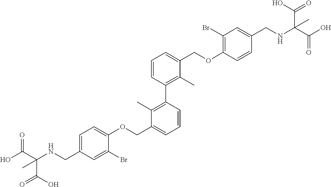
C1=C(CNC(C(O)=O)(C(O)=O)C)C=C(Br)C(OCC2=CC=CC(C3=C(C)C(COC4=C(Br)C=C(CNC(C(O)=O)(C(O)=O)C)C=C4)=CC=C3)=C2C)=C1
